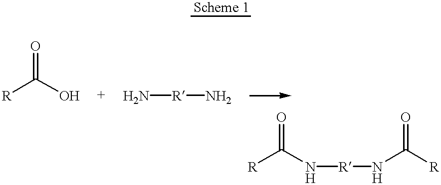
[R]C(O)=O.N[R]N.[R]C(N[R]NC([R])=O)=O
